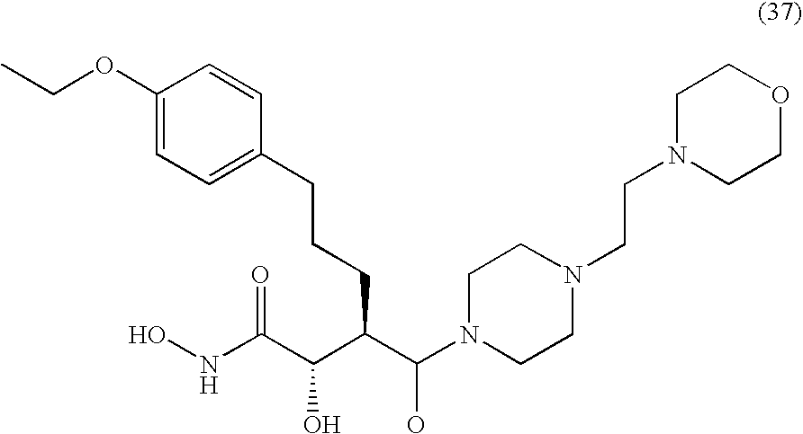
ONC(C(C(C(N1CCN(CCN2CCOCC2)CC1)O)CCCC1=CC=C(OCC)C=C1)O)=O
